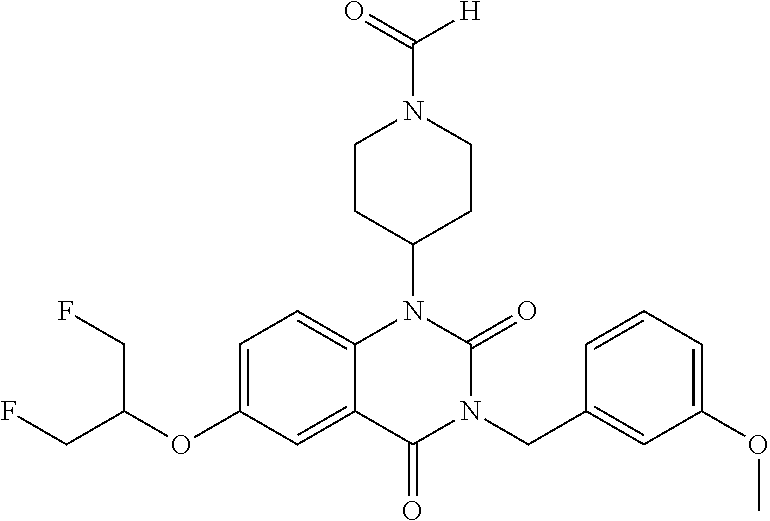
C12=CC=C(OC(CF)CF)C=C1C(=O)N(CC1=CC(OC)=CC=C1)C(=O)N2C1CCN(C([H])=O)CC1
